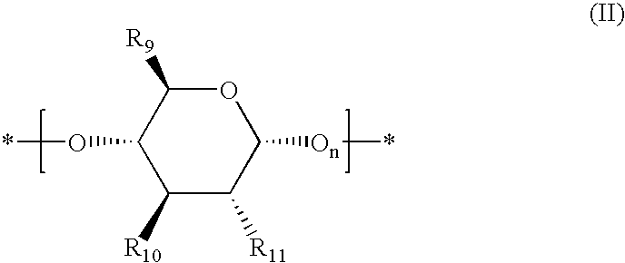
C1([R10])C([R11])C([On]*)OC([R9])C1O*
